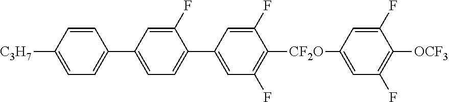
C1(C2=CC=C(C3=CC(F)=C([CF2O]C4=CC(F)=C([OCF3])C(F)=C4)C(F)=C3)C(F)=C2)=CC=C([C3H7])C=C1
